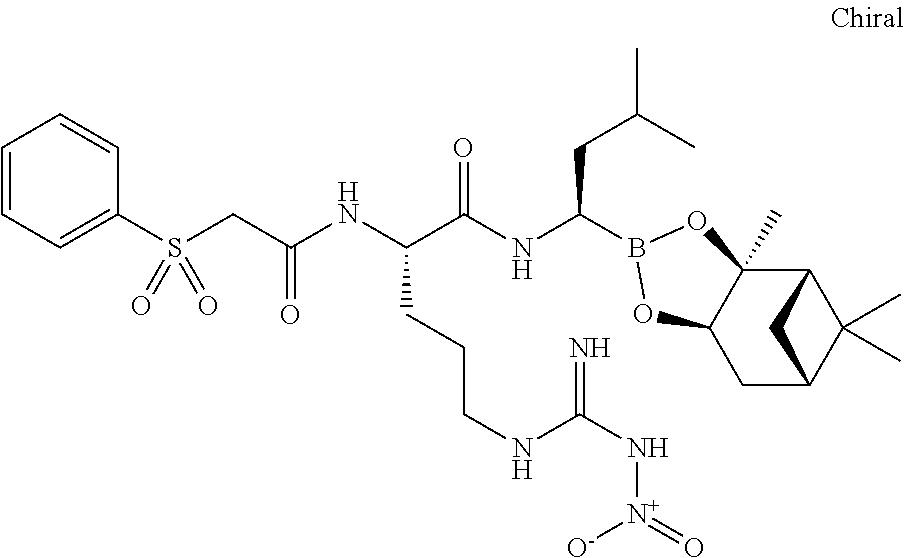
C12C3(C)C(CC(C1(C)C)C2)OB(C(NC(C(NC(=O)CS(C1=CC=CC=C1)(=O)=O)CCCNC(N[N+]([O-])=O)=N)=O)CC(C)C)O3
